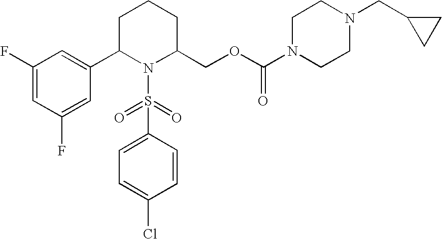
C1(F)=CC(F)=CC(C2N(S(=O)(=O)C3=CC=C(Cl)C=C3)C(COC(N3CCN(CC4CC4)CC3)=O)CCC2)=C1
